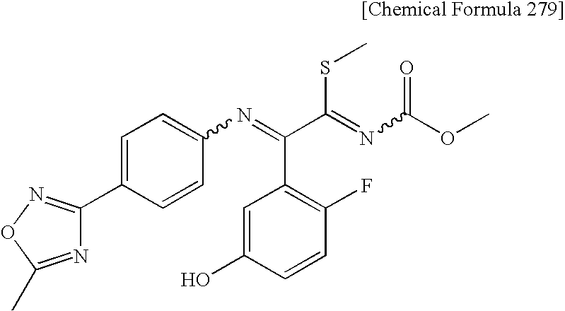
N1=C(C)ON=C1C1=CC=C(N=C(C(=NC(OC)=O)SC)C2=C(F)C=CC(O)=C2)C=C1
